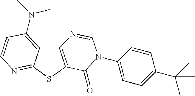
C12=C(SC3=NC=CC(N(C)C)=C13)C(=O)N(C1=CC=C(C(C)(C)C)C=C1)C=N2
